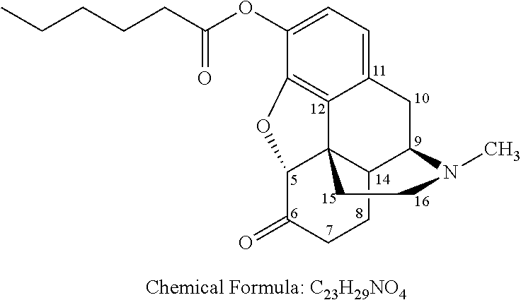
C1=C(OC(CCCCC)=O)C2=C3C(=C1)CC1C4C3(C(C(=O)CC4)O2)CCN1C
